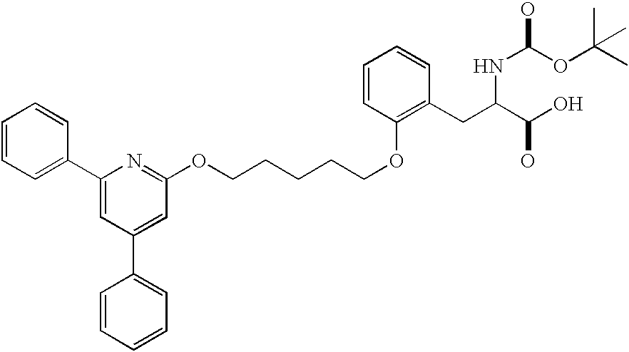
C1=CC=C(C2=CC(C3=CC=CC=C3)=CC(OCCCCCOC3=C(CC(C(O)O)NC(OC(C)(C)C)O)C=CC=C3)=N2)C=C1
